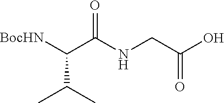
OC(CNC(C([BocHN])C(C)C)=O)=O
